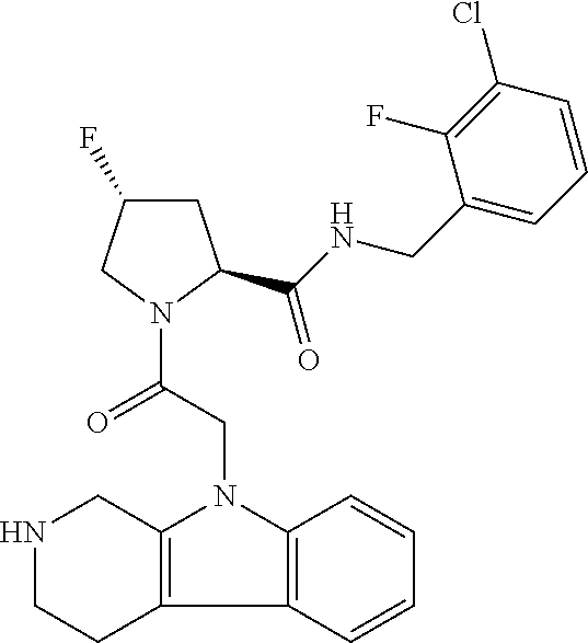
C1C(F)CN(C(CN2C3=C(C4=C2C=CC=C4)CCNC3)=O)C1C(NCC1=CC=CC(Cl)=C1F)=O
